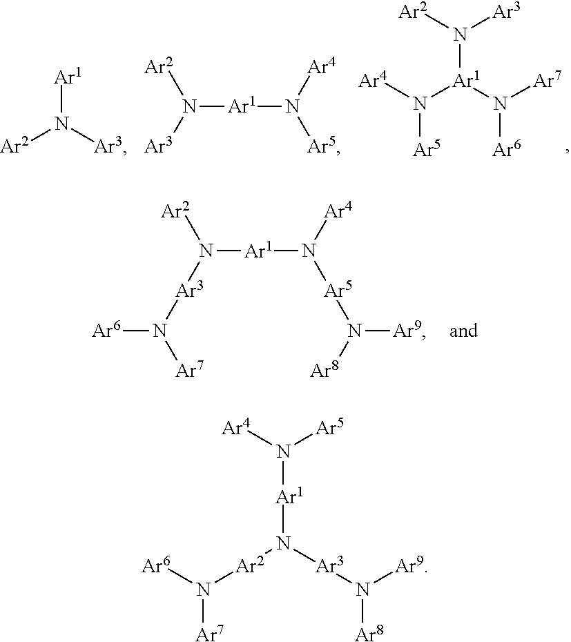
[Ar2]N([Ar3])[Ar1].N([Ar1]N([Ar5])[Ar4])([Ar3])[Ar2].N([Ar1](N([Ar7])[Ar6])N([Ar2])[Ar3])([Ar4])[Ar5].N([Ar1]N([Ar5]N([Ar9])[Ar8])[Ar4])([Ar3]N([Ar6])[Ar7])[Ar2].[Ar1](N([Ar2]N([Ar7])[Ar6])[Ar3]N([Ar8])[Ar9])N([Ar5])[Ar4]
